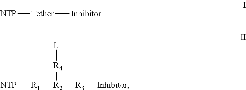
[NTP][Tether][Inhibitor].[NTP][R1][R2]([R3][Inhibitor])[R4][L]
